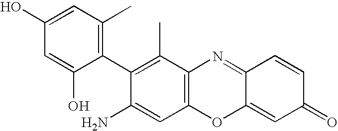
C1=C(O)C=C(O)C(C2=C(C)C3=C(C=C2N)OC2=CC(=O)C=CC2=N3)=C1C
